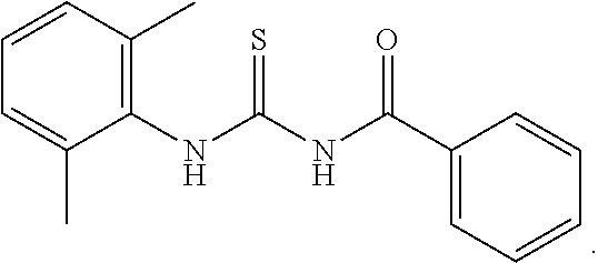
C1(NC(NC(C2=CC=CC=C2)=O)=S)=C(C)C=CC=C1C
